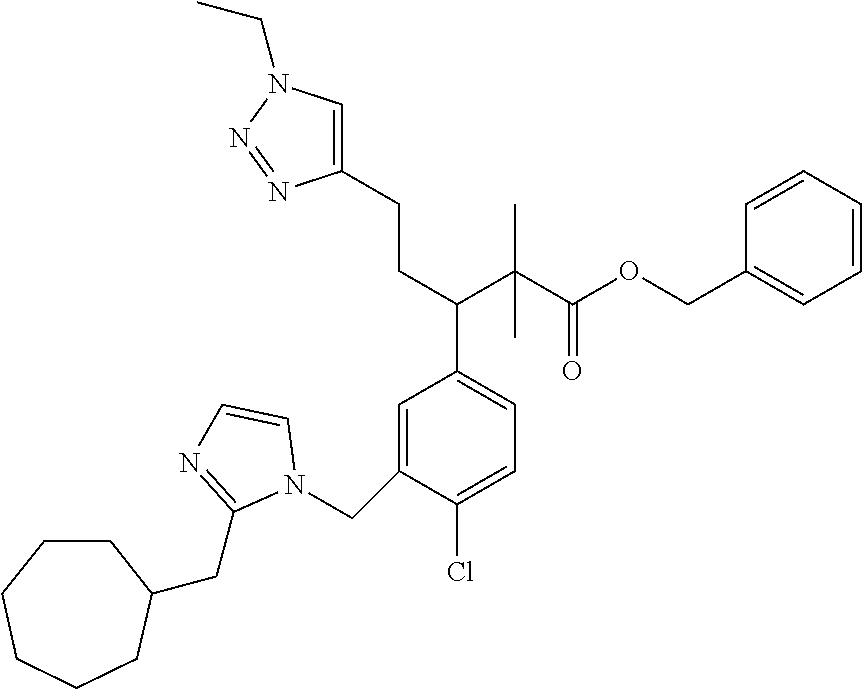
C1=C(CN2C=CN=C2CC2CCCCCC2)C(Cl)=CC=C1C(CCC1=CN(CC)N=N1)C(C(OCC1=CC=CC=C1)=O)(C)C
